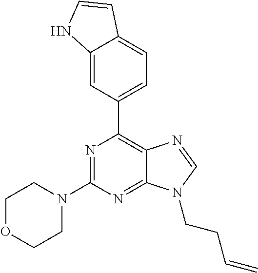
N1=C(N2CCOCC2)N=C2C(=C1C1=CC=C3C(=C1)NC=C3)N=CN2CCC=C
